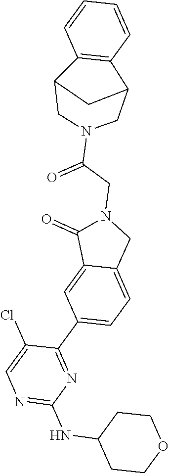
N1=C(NC2CCOCC2)N=C(C2=CC=C3C(=C2)C(=O)N(CC(N2CC4C5=C(C(C2)C4)C=CC=C5)=O)C3)C(Cl)=C1
